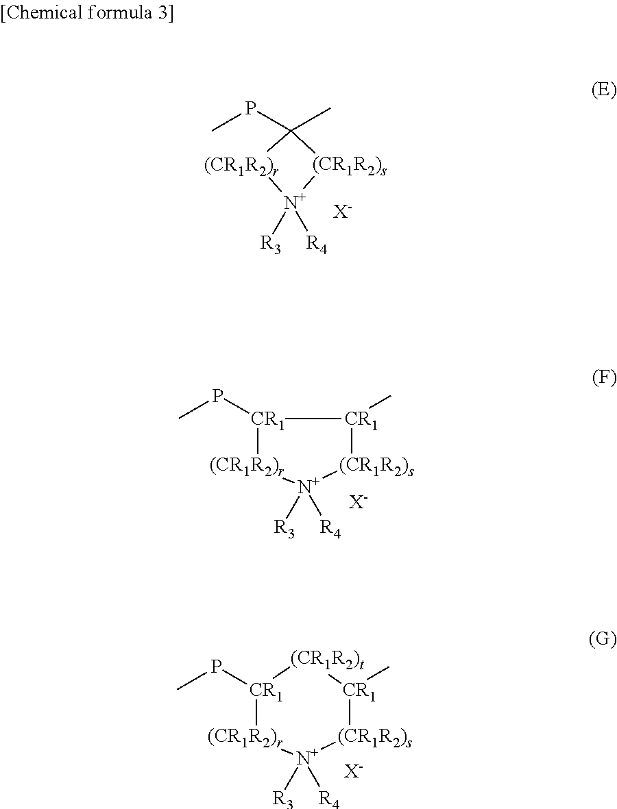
[X-].C1(C)(PC)[(CR1R2)r][N+]([R3])([R4])[(CR1R2)s]1.[CR1]1(PC)[(CR1R2)r][N+]([R3])([R4])[(CR1R2)s][CR1](C)[(CR1R2)t]1.[X-].[CR1]1(PC)[(CR1R2)r][N+]([R3])([R4])[(CR1R2)s][CR1]1C.[X-]
